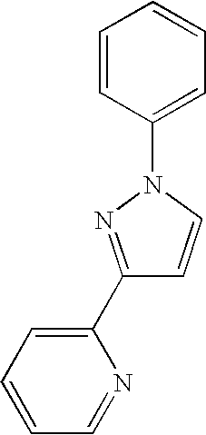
C1(C2=CC=CC=N2)=NN(C2=CC=CC=C2)C=C1
